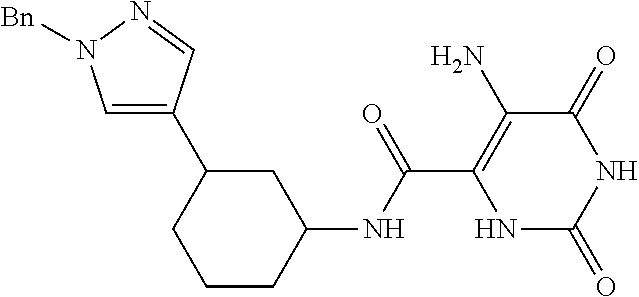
C(C1=C(N)C(=O)NC(=O)N1)(=O)NC1CC(C2=CN([Bn])N=C2)CCC1
